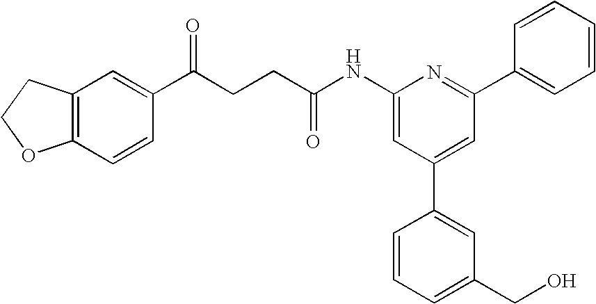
C1(NC(CCC(C2=CC3=C(C=C2)OCC3)=O)=O)=CC(C2=CC(CO)=CC=C2)=CC(C2=CC=CC=C2)=N1
